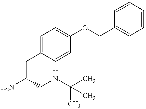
C1=CC=CC=C1COC1=CC=C(CC(N)CNC(C)(C)C)C=C1
